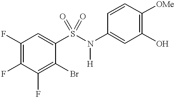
C1(F)=C(F)C(F)=C(Br)C(S(N([H])C2=CC(O)=C([OMe])C=C2)(=O)=O)=C1
